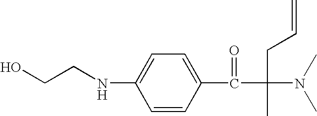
OCCNC1=CC=C(C(C(N(C)C)(CC=C)C)=O)C=C1
